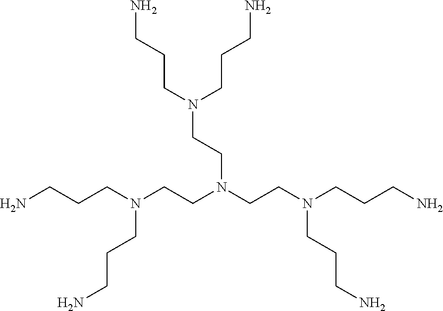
NCCCN(CCN(CCN(CCCN)CCCN)CCN(CCCN)CCCN)CCCN
